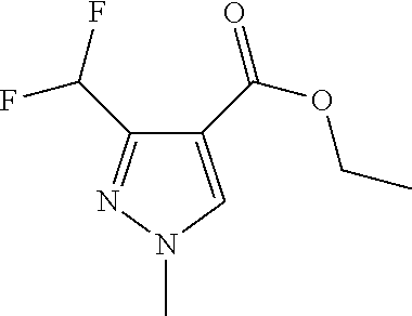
N1=C(C(F)F)C(C(OCC)=O)=CN1C
